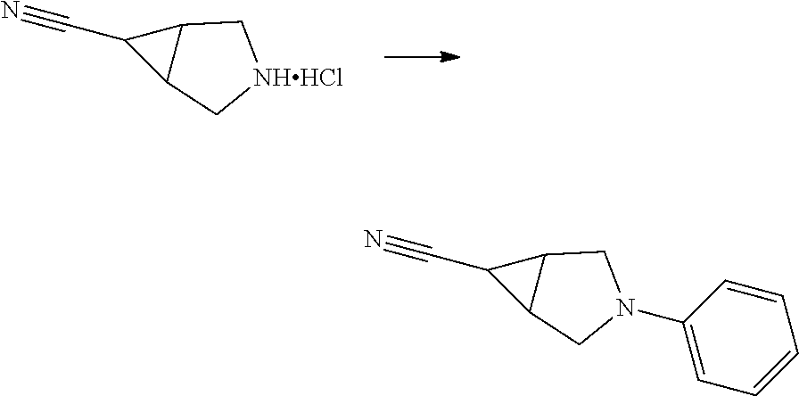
C1(C#N)C2C1C[NHHCl]C2.C1(C#N)C2C1CN(C1=CC=CC=C1)C2
